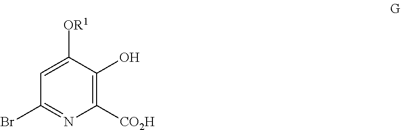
C1(Br)=NC([CO2H])=C(O)C([OR1])=C1
